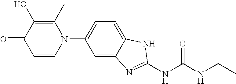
C1(O)=C(C)N(C2=CC=C3C(=C2)N=C(NC(NCC)=O)N3)C=CC1=O
